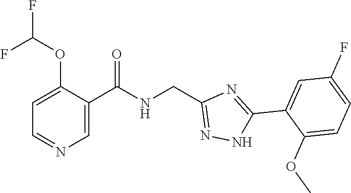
C1=C(C(NCC2=NNC(C3=CC(F)=CC=C3OC)=N2)=O)C(OC(F)F)=CC=N1
